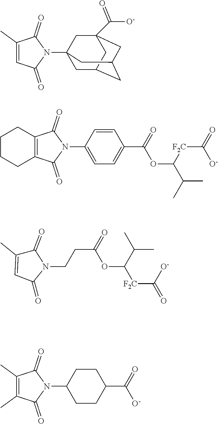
C1(N2C(=O)C3=C(C2=O)CCCC3)=CC=C(C(OC(C(C)C)[F2C]C(=O)[O-])=O)C=C1.N1(C23CC4CC(CC(C([O-])=O)(C2)C4)C3)C(=O)C(C)=CC1=O.C(CC(=O)OC([F2C]C(=O)[O-])C(C)C)N1C(=O)C=C(C)C1=O.C1(N2C(=O)C(C)=C(C)C2=O)CCC(C([O-])=O)CC1
